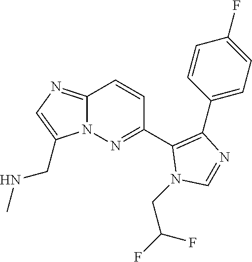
C1(C2=NN3C(=NC=C3CNC)C=C2)=C(C2=CC=C(F)C=C2)N=CN1CC(F)F
